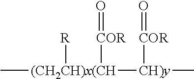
C[(CH2CH)x(CH]([R])([COR]=O)[CH)y]([COR]=O)C
